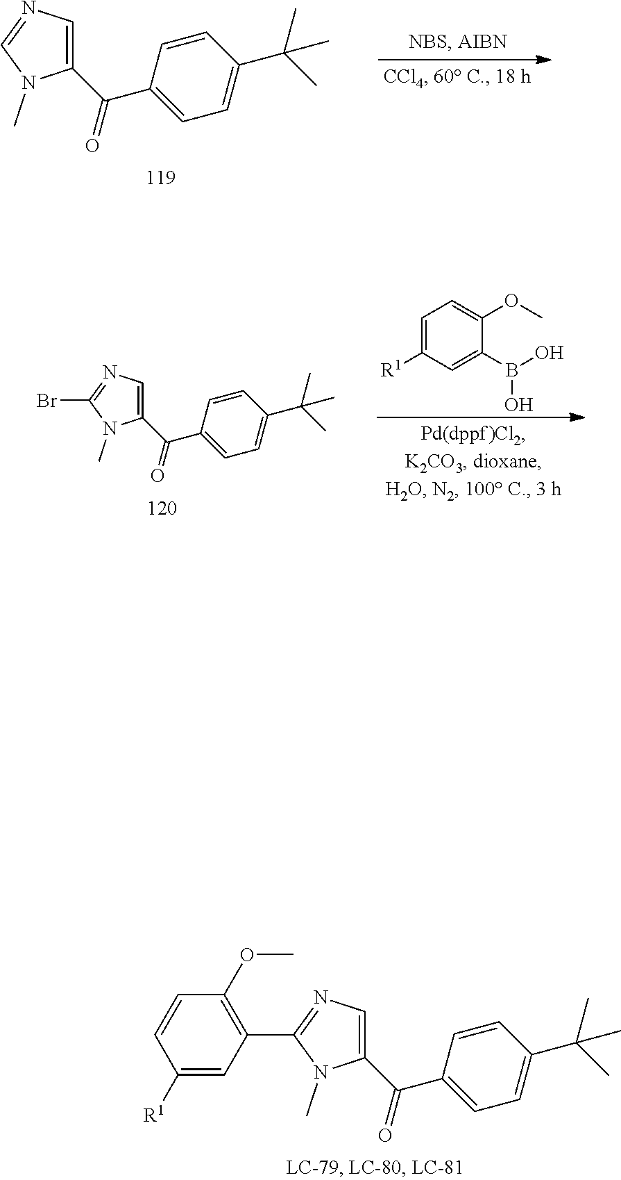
C1(C(=O)C2=CC=C(C(C)(C)C)C=C2)=CN=C(C2=C(OC)C=CC([R1])=C2)N1C.C1(C(=O)C2=CC=C(C(C)(C)C)C=C2)=CN=CN1C.C1=C([R1])C=C(B(O)O)C(OC)=C1.C1(C(=O)C2=CC=C(C(C)(C)C)C=C2)=CN=C(Br)N1C
